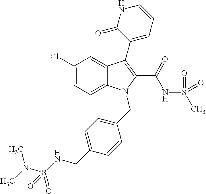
C1(Cl)=CC=C2C(=C1)C(C1=CC=CNC1=O)=C(C(=O)NS(=O)(=O)C)N2CC1=CC=C(CNS(N(C)C)(=O)=O)C=C1
